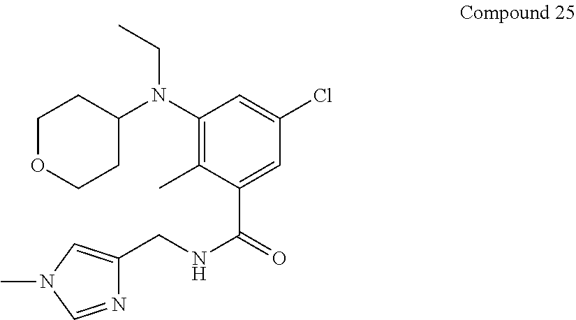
C1OCCC(N(C2=C(C)C(C(=O)NCC3=CN(C)C=N3)=CC(Cl)=C2)CC)C1
